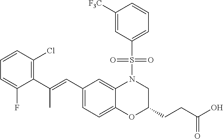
C1(C(=CC2=CC=C3C(=C2)N(S(C2=CC=CC([F3C])=C2)(=O)=O)CC(CCC(O)=O)O3)C)=C(Cl)C=CC=C1F
